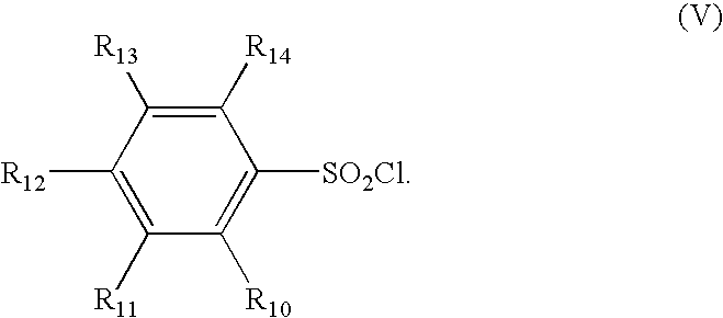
C1([R11])=C([R12])C([R13])=C([R14])C([SO2Cl])=C1[R10]
